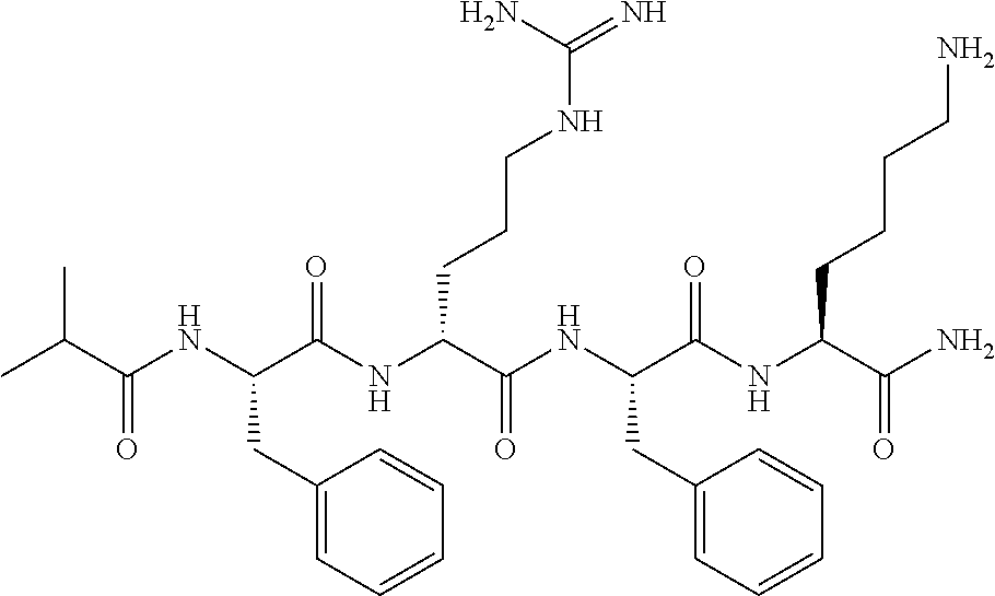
C(C(NC(C(NC(C(NC(C(NC(C(N)=O)CCCCN)=O)CC1=CC=CC=C1)=O)CCCNC(=N)N)=O)CC1=CC=CC=C1)=O)(C)C
